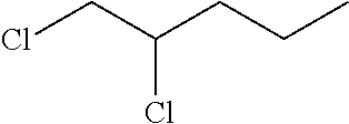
C(Cl)C(CCC)Cl
